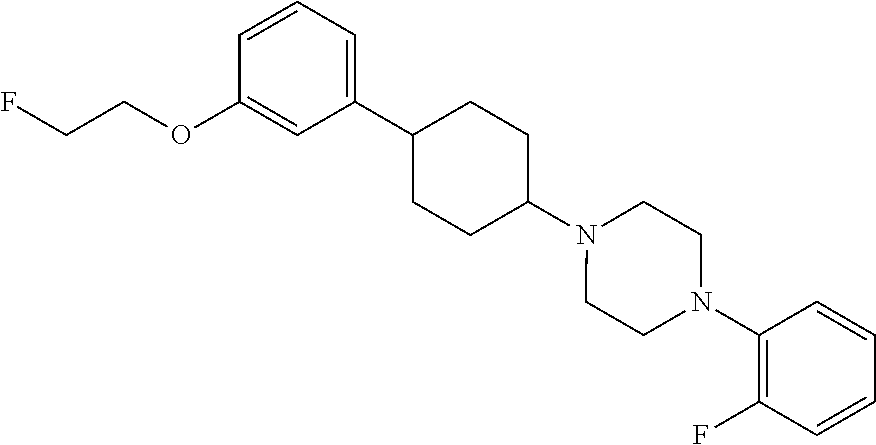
C1(C2CCC(N3CCN(C4=C(F)C=CC=C4)CC3)CC2)=CC=CC(OCCF)=C1
